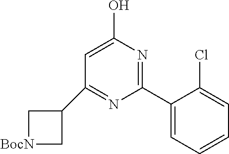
C1[BocN]CC1C1=NC(C2=CC=CC=C2Cl)=NC(O)=C1
